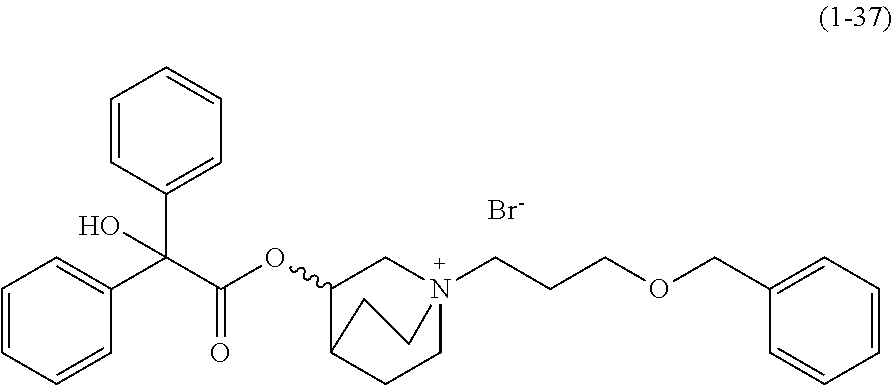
[Br-].C1CC2C(OC(C(C3=CC=CC=C3)(C3=CC=CC=C3)O)=O)CN1(CCCOCC1=CC=CC=C1)CC2
